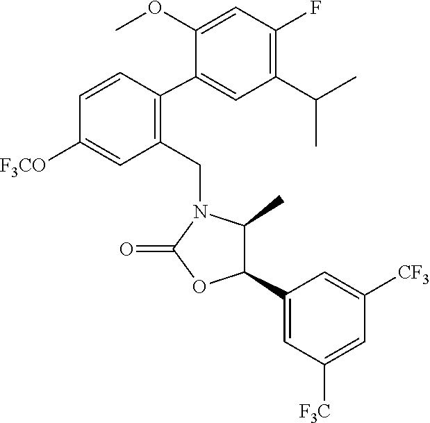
C1(CN2C(C)C(C3=CC([F3C])=CC([CF3])=C3)OC2=O)=C(C2=CC(C(C)C)=C(F)C=C2OC)C=CC([F3CO])=C1
